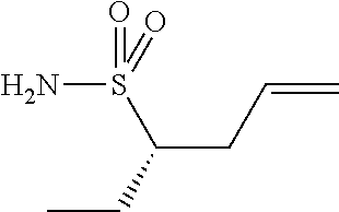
S(C(CC=C)CC)(=O)(=O)N
